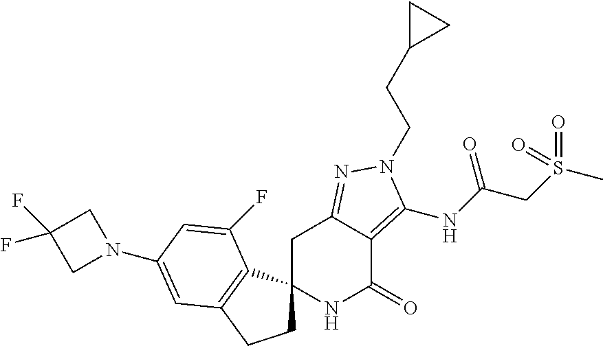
N1(C2=CC3=C(C4(CC3)NC(=O)C3=C(NC(=O)CS(C)(=O)=O)N(CCC5CC5)N=C3C4)C(F)=C2)CC(F)(F)C1
